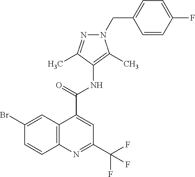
C12=C(C=C(Br)C=C1)C(C(NC1=C(C)N(CC3=CC=C(F)C=C3)N=C1C)=O)=CC(C(F)(F)F)=N2
